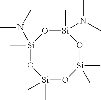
[Si]1(C)(N(C)C)O[Si](C)(N(C)C)O[Si](C)(C)O[Si](C)(C)O1
